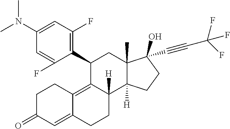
C1(C2=C(F)C=C(N(C)C)C=C2F)C2=C3C(=CC(=O)CC3)CCC2([H])C2([H])C(C)(C1)C(C#CC(F)(F)F)(O)CC2
